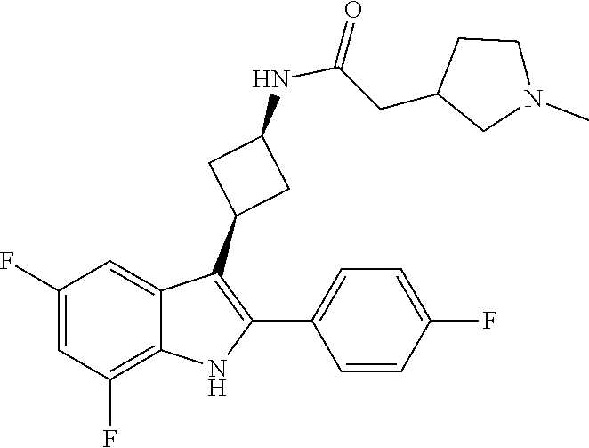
C(C1CN(C)CC1)C(NC1CC(C2=C(C3=CC=C(F)C=C3)NC3=C(F)C=C(F)C=C32)C1)=O
